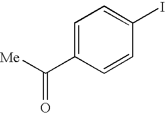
C1=C(C([Me])=O)C=CC(I)=C1
